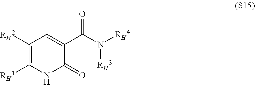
C1([RH2])=C([RH1])NC(=O)C(C(=O)N([RH3])[RH4])=C1
